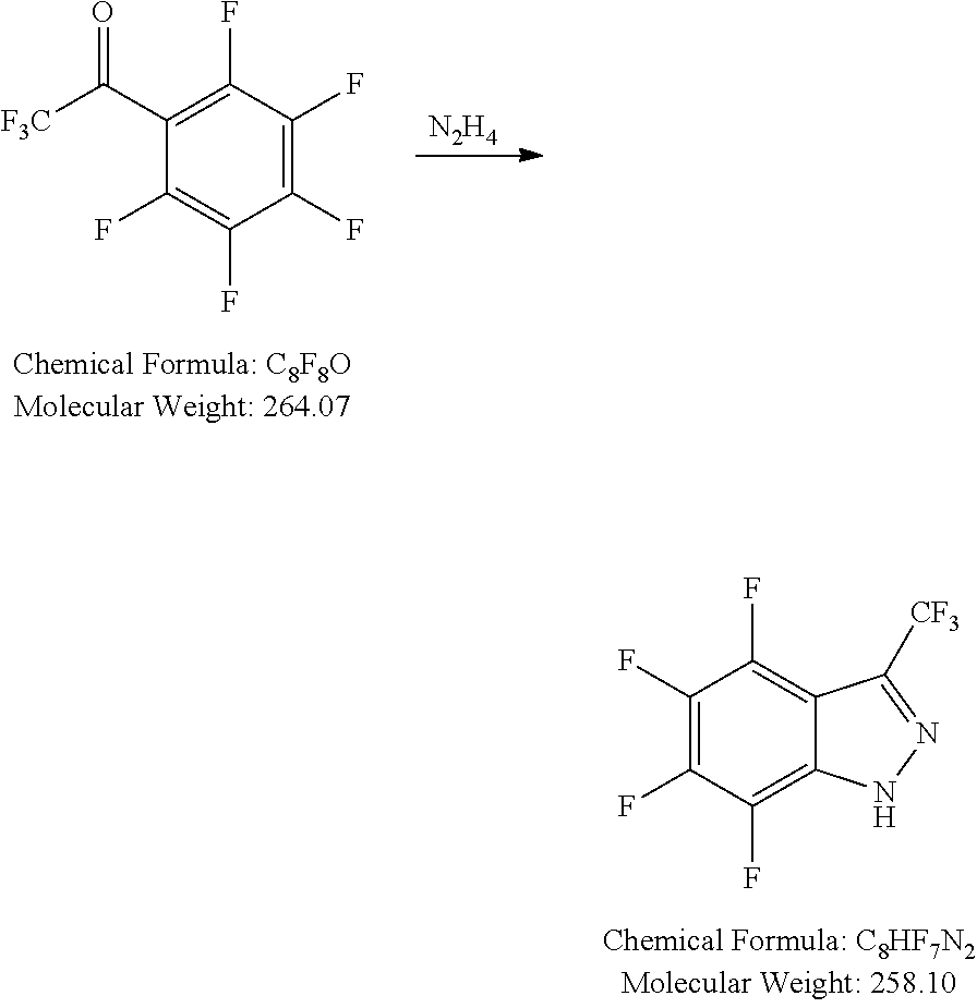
C1(F)=C(F)C(F)=C(C([F3C])=O)C(F)=C1F.[N2H4].C12=C(F)C(F)=C(F)C(F)=C1C([CF3])=NN2
